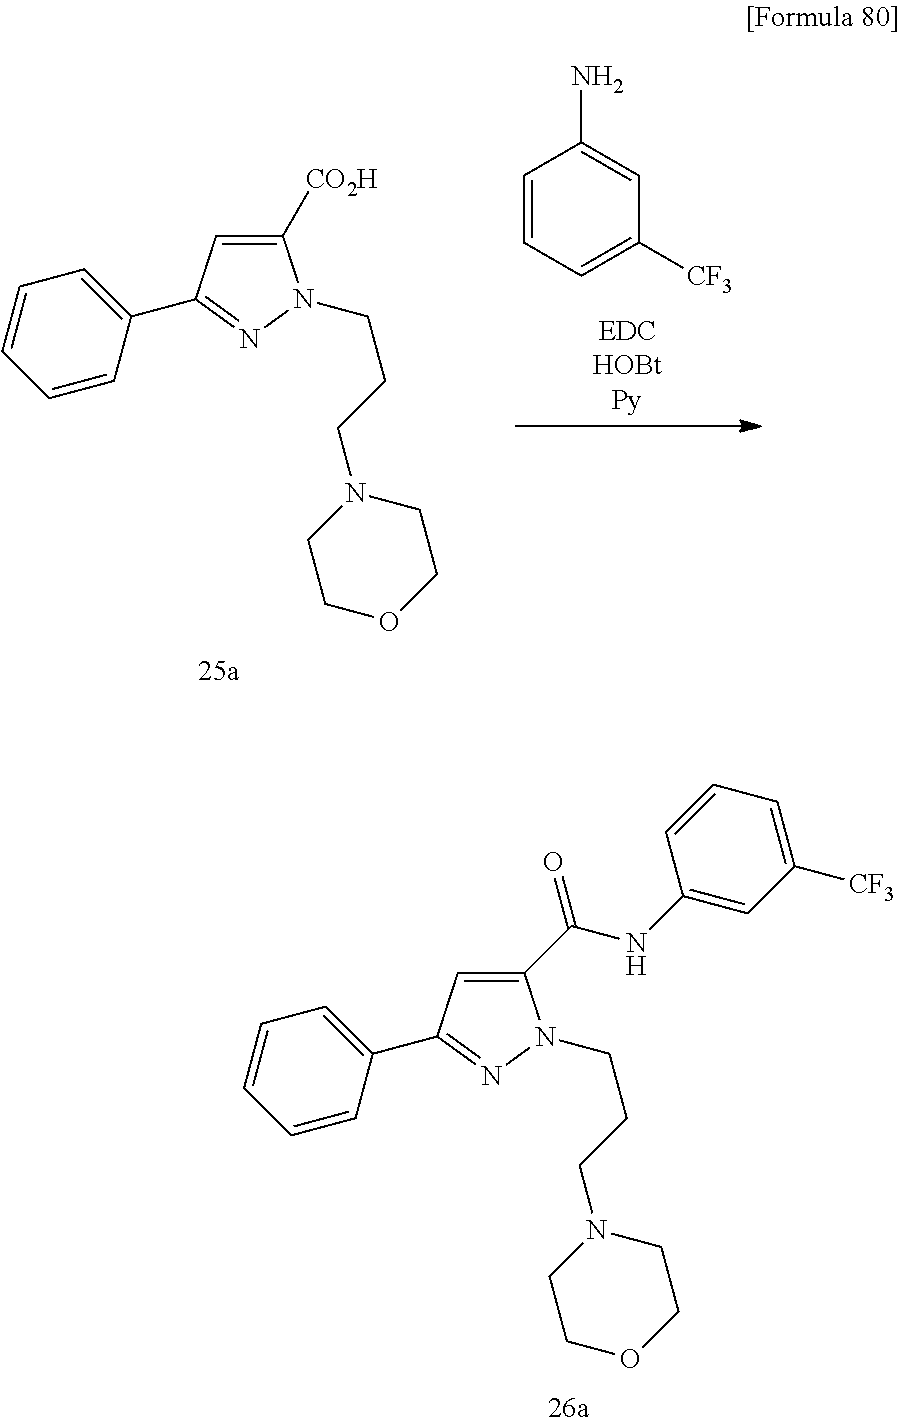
C1(C(NC2=CC([CF3])=CC=C2)=O)=CC(C2=CC=CC=C2)=NN1CCCN1CCOCC1.C1([CO2H])=CC(C2=CC=CC=C2)=NN1CCCN1CCOCC1.C1(N)=CC([CF3])=CC=C1
